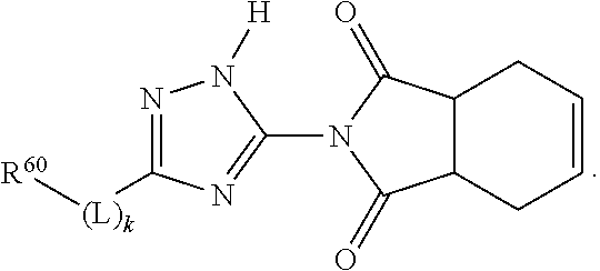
N1=C([(L)k][R60])N=C(N2C(=O)C3C(C2=O)CC=CC3)N1[H]
